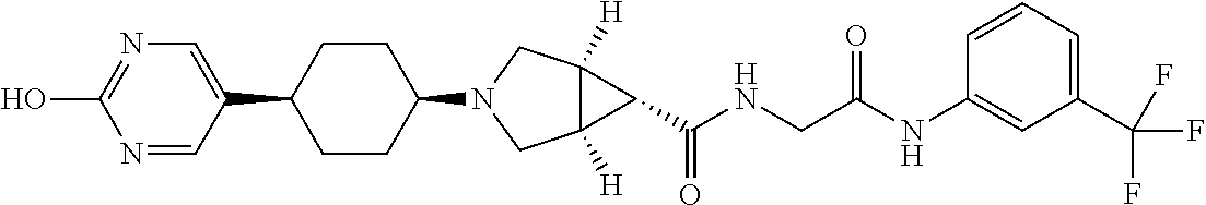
C1(C2CCC(N3CC4([H])C([H])(C3)C4C(NCC(=O)NC3=CC(C(F)(F)F)=CC=C3)=O)CC2)=CN=C(O)N=C1
